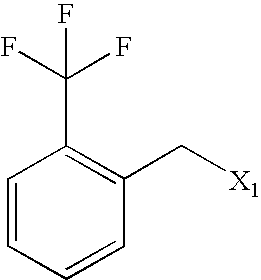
C1=CC=CC(C[X1])=C1C(F)(F)F
